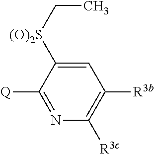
N1=C([Q])C([(O)2S]CC)=CC([R3b])=C1[R3c]
